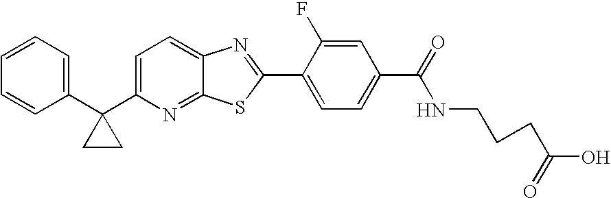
C1=CC=C(C2(C3=CC=C4C(=N3)SC(C3=CC=C(C(NCCCC(=O)O)=O)C=C3F)=N4)CC2)C=C1
